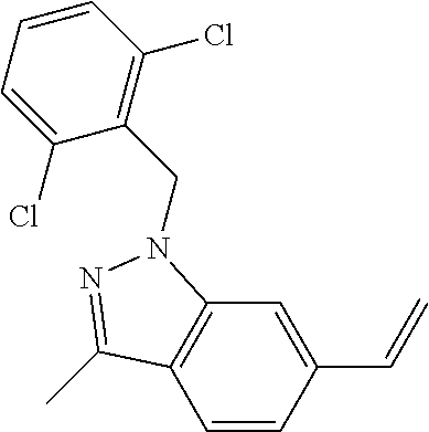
C1=CC(C=C)=CC2=C1C(C)=NN2CC1=C(Cl)C=CC=C1Cl
